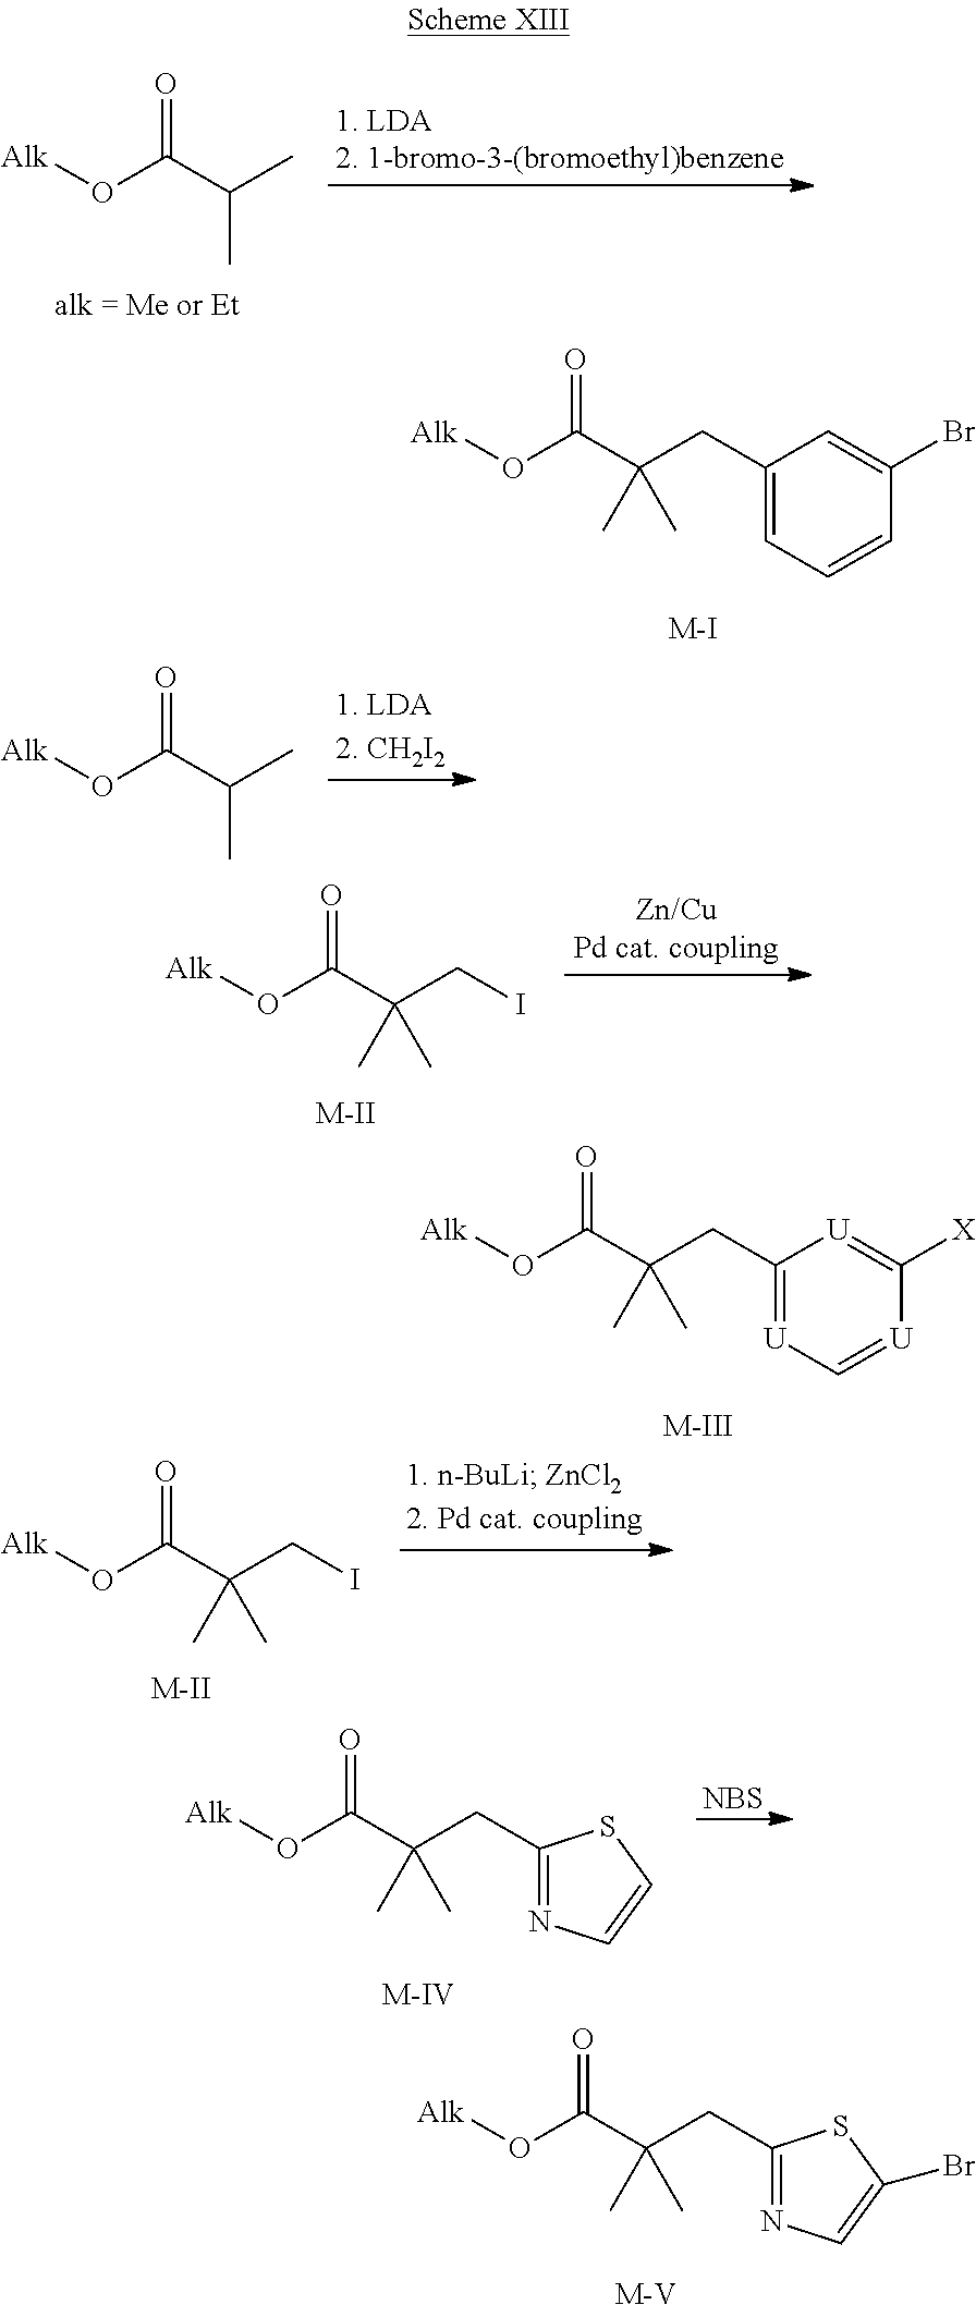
[Alk]OC(C(CC1=CC=CC(Br)=C1)(C)C)=O.[M-I].[Alk]OC(C(CC1=[U]C=[U]C([X])=[U]1)(C)C)=O.[M-III].[Alk]OC(C(CC1=NC=C(Br)S1)(C)C)=O.[M-V].[Alk]OC(C(C)C)=O.[Alk]OC(C(C)C)=O.[Alk]OC(C(CI)(C)C)=O.[M-II].[Alk]OC(C(CI)(C)C)=O.[M-II].[NBS].[Alk]OC(C(CC1=NC=CS1)(C)C)=O.[M-IV]
